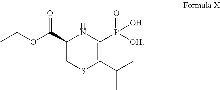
C1(C(OCC)=O)CSC(C(C)C)=C(P([OH])(=O)O)N1
